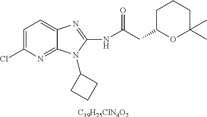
[C19H25ClN4O2].C1=C(Cl)N=C2C(=C1)N=C(NC(CC1OC(C)(C)CCC1)=O)N2C1CCC1
